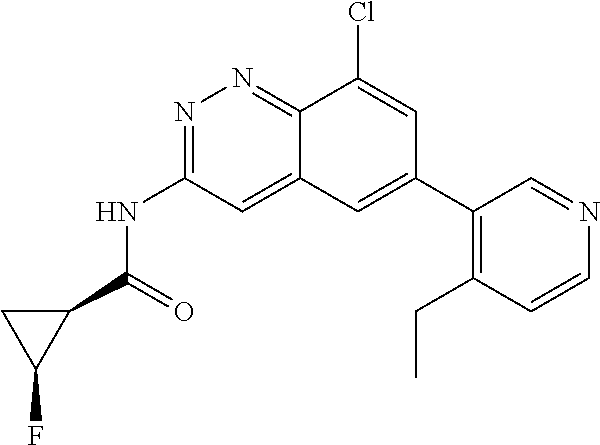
FC1C(C(NC2=NN=C3C(=C2)C=C(C2=C(CC)C=CN=C2)C=C3Cl)=O)C1
